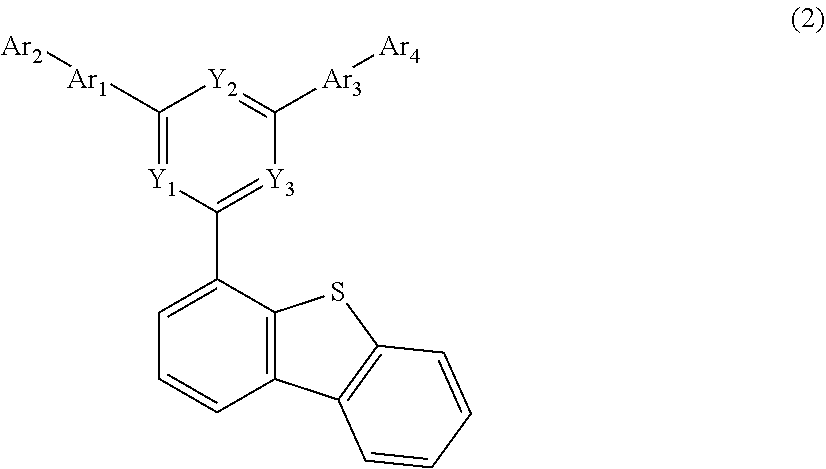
C12=C(C(C3=[Y3]C([Ar3][Ar4])=[Y2]C([Ar1][Ar2])=[Y1]3)=CC=C1)SC1=C2C=CC=C1
